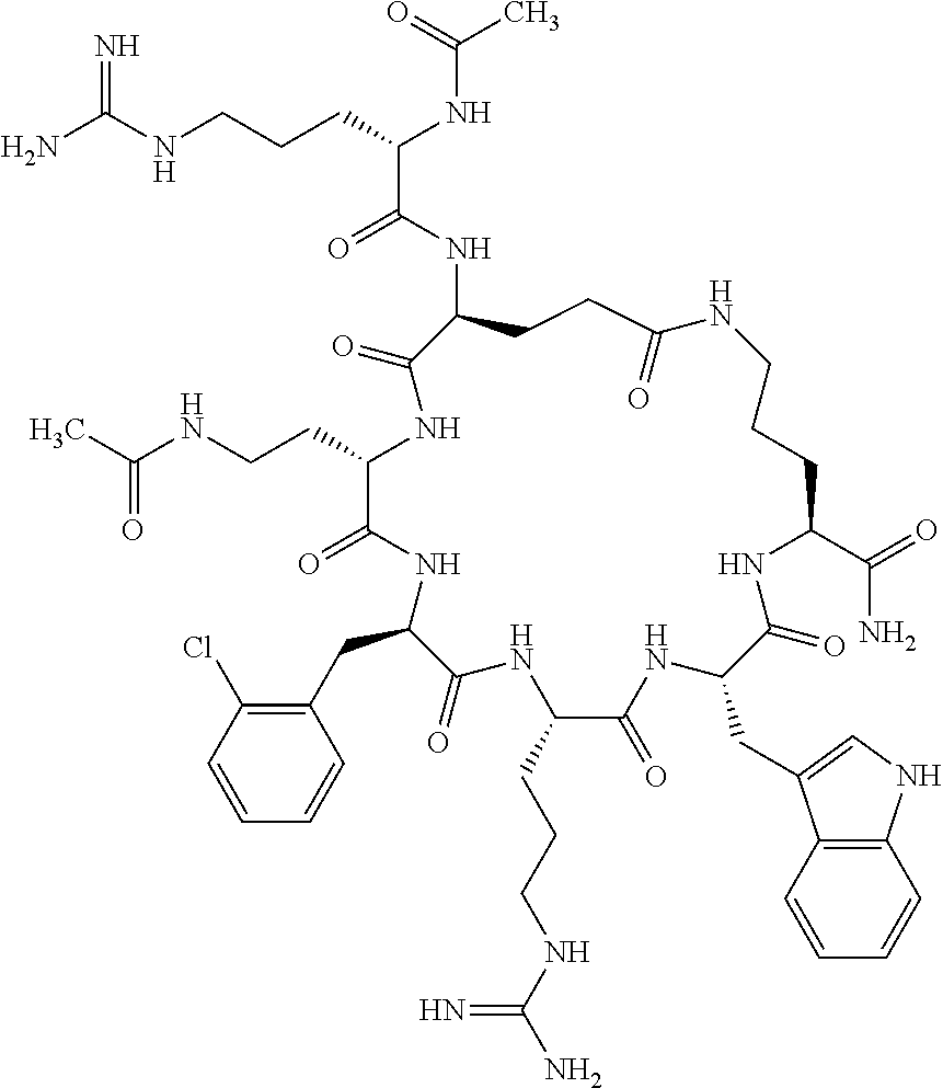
NC(NCCCC(NC(C)=O)C(=O)NC1CCC(=O)NCCCC(C(=O)N)NC(=O)C(CC2=CNC3=C2C=CC=C3)NC(=O)C(CCCNC(N)=N)NC(=O)C(CC2=C(Cl)C=CC=C2)NC(=O)C(CCNC(=O)C)NC1=O)=N
